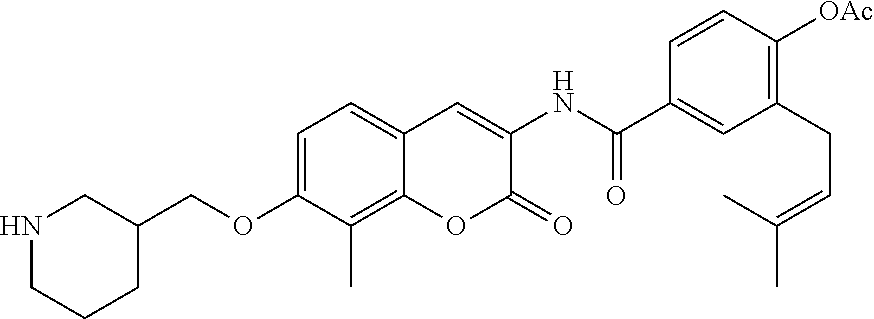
C1(C(NC2=CC3=CC=C(OCC4CNCCC4)C(C)=C3OC2=O)=O)=CC(CC=C(C)C)=C([OAc])C=C1
